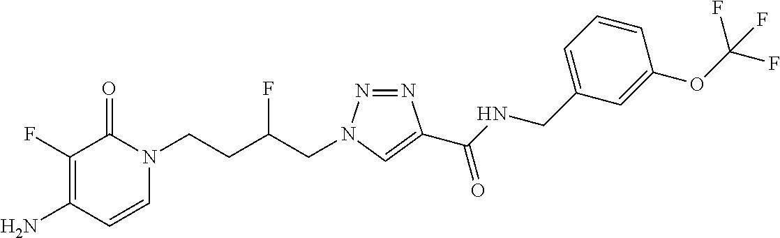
NC1=C(F)C(=O)N(CCC(CN2N=NC(C(NCC3=CC=CC(OC(F)(F)F)=C3)=O)=C2)F)C=C1
